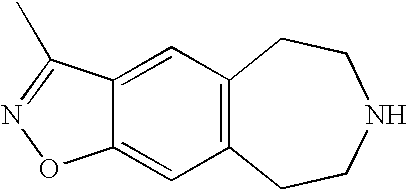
C12=CC3=C(C=C1ON=C2C)CCNCC3
